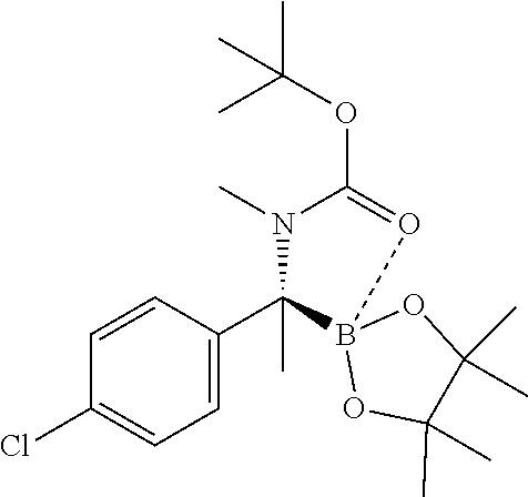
CN1C(OC(C)(C)C)=OB2(C1(C1=CC=C(Cl)C=C1)C)OC(C)(C)C(C)(C)O2
